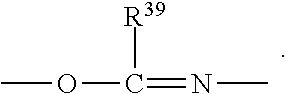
COC(=NC)[R39]
